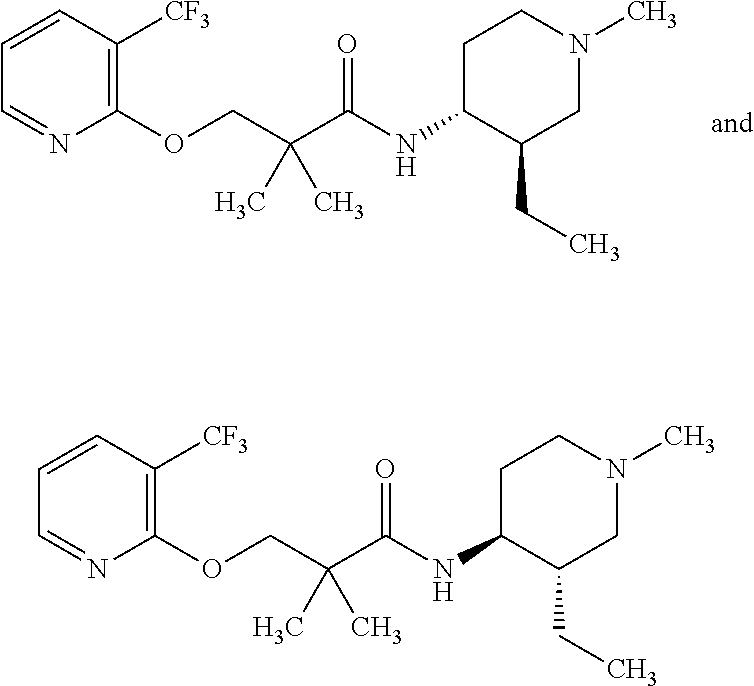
C1=CC([CF3])=C(OCC(C(=O)NC2CCN(C)CC2CC)(C)C)N=C1.C1=CC([CF3])=C(OCC(C(=O)NC2CCN(C)CC2CC)(C)C)N=C1
